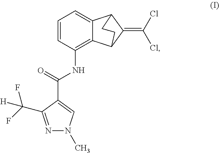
C(C1=CN(C)N=C1C(F)(F)[H])(=O)NC1=C2C(=CC=C1)C1C(=C(Cl)Cl)C2CC1
